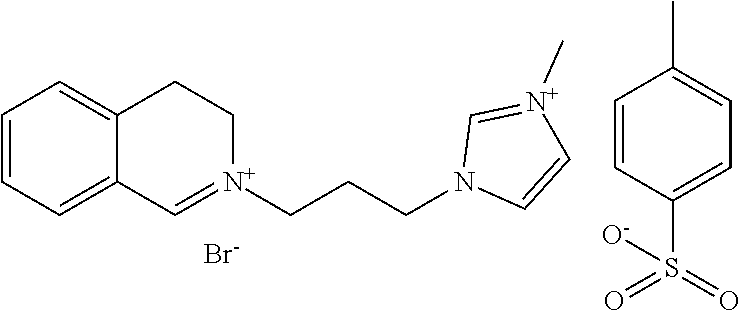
C1=CC=C2C(=C1)CC[N+](CCCN1C=C[N+](C)=C1)=C2.[Br-].C1=CC(S(=O)(=O)[O-])=CC=C1C
